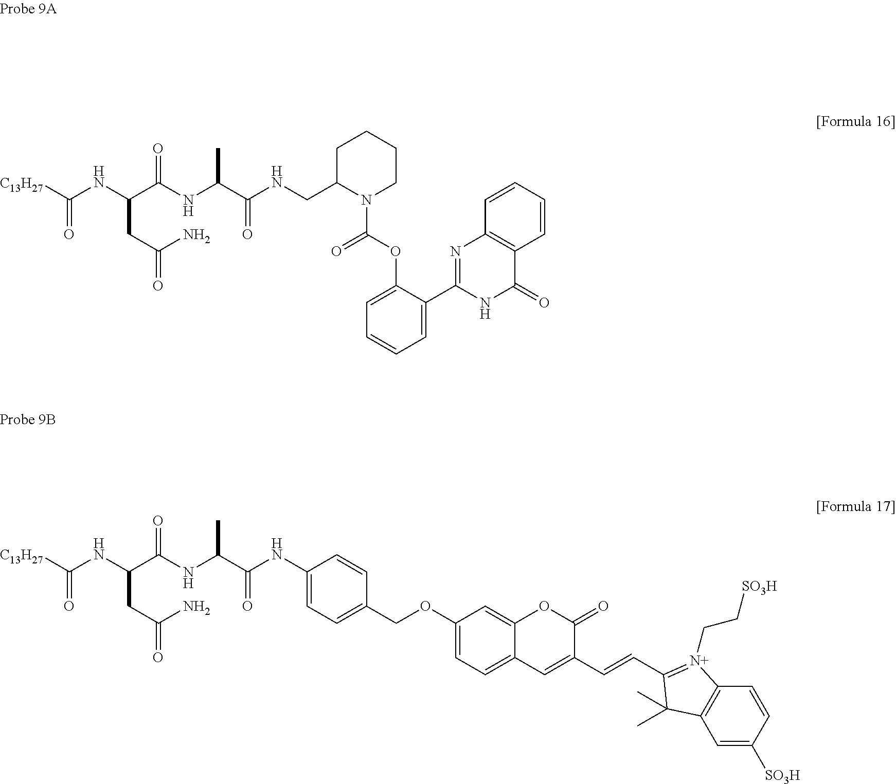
[C13H27]C(NC(C(NC(C(NCC1N(C(=O)OC2=CC=CC=C2C2=NC3=C(C(=O)N2)C=CC=C3)CCCC1)=O)C)=O)CC(=O)N)=O.[C13H27]C(NC(C(NC(C(NC1=CC=C(COC2=CC=C3C(=C2)OC(=O)C(C=CC2=[N+](CC[SO3H])C4=C(C=C([SO3H])C=C4)C2(C)C)=C3)C=C1)=O)C)=O)CC(=O)N)=O
